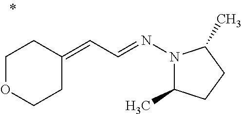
N1(N=CC=C2CCOCC2)C(C)CCC1C
